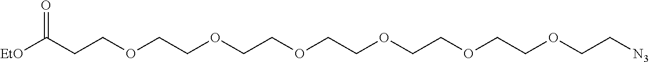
C(COCCOCCOCCOCCOCCOCC[N3])C([EtO])=O
